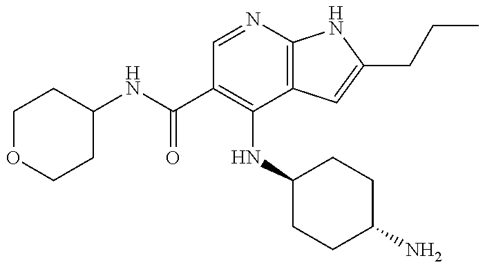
C(C1=C(NC2CCC(N)CC2)C2=C(N=C1)NC(CCC)=C2)(NC1CCOCC1)=O
